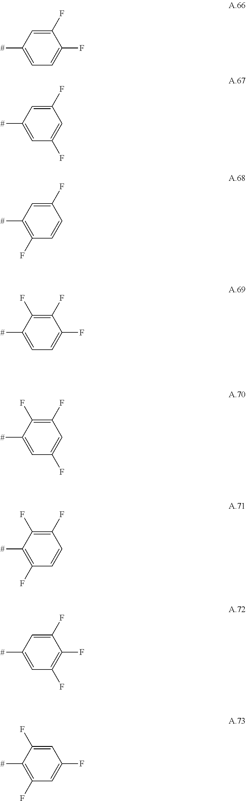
[#]C1=CC=C(F)C(F)=C1.[#]C1=CC(F)=CC(F)=C1.[#]C1=C(F)C=CC(F)=C1.[#]C1=CC=C(F)C(F)=C1F.[#]C1=CC(F)=CC(F)=C1F.[#]C1=C(F)C=CC(F)=C1F.[#]C1=CC(F)=C(F)C(F)=C1.[#]C1=C(F)C=C(F)C=C1F
